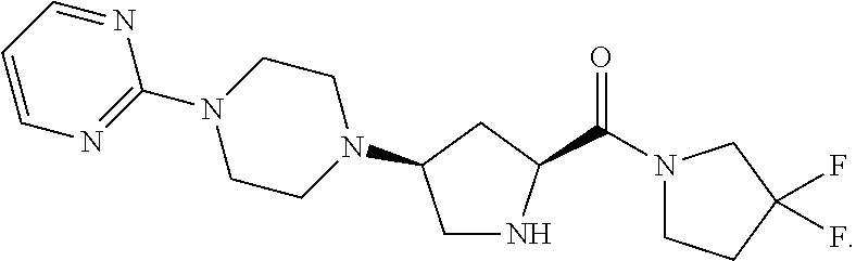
C1=CN=C(N2CCN(C3CNC(C(N4CCC(F)(F)C4)=O)C3)CC2)N=C1
